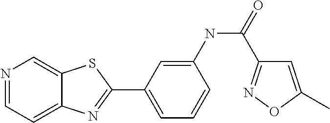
N1=CC=C2C(=C1)SC(C1=CC=CC(NC(C3=NOC(C)=C3)=O)=C1)=N2
